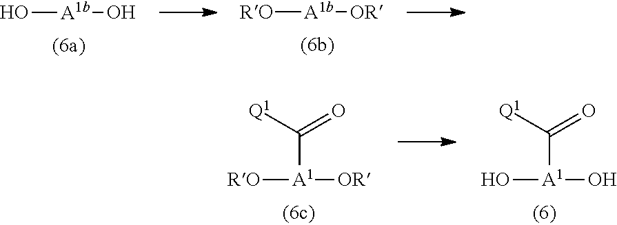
[RO][A1b][OR].O[A1b]O.[RO][A1](C(=O)[Q1])[OR].O[A1](C(=O)[Q1])O
